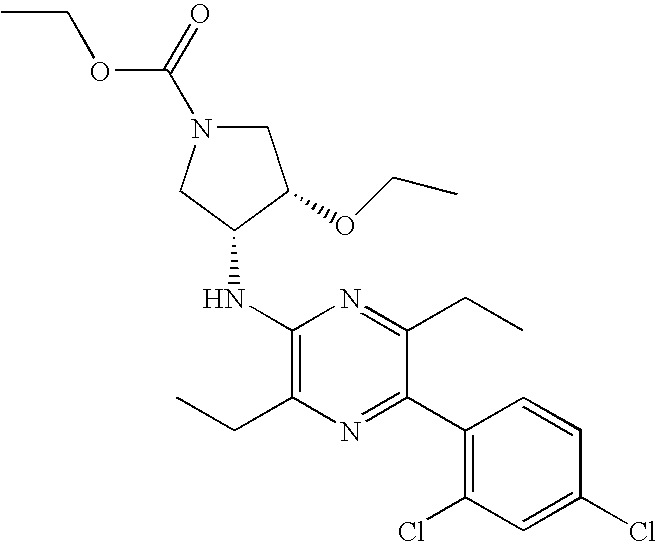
C1(NC2CN(C(OCC)=O)CC2OCC)=C(CC)N=C(C2=C(Cl)C=C(Cl)C=C2)C(CC)=N1
